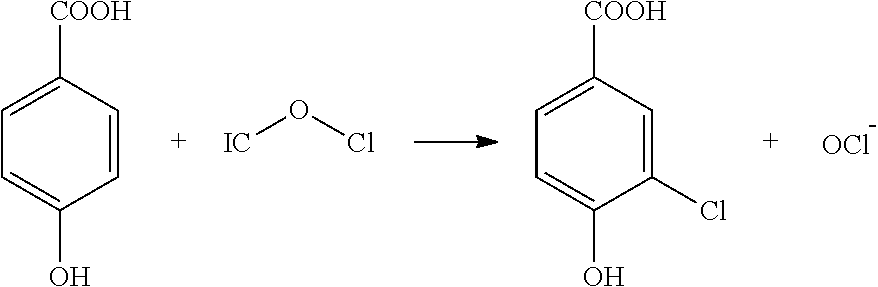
C1=CC([COOH])=CC=C1O.[IC]OCl.C1(Cl)=CC([COOH])=CC=C1O.[OCl]
